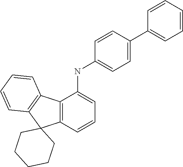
C12=C(C=CC=C1NC1=CC=C(C3=CC=CC=C3)C=C1)C1(C3=C2C=CC=C3)CCCCC1
